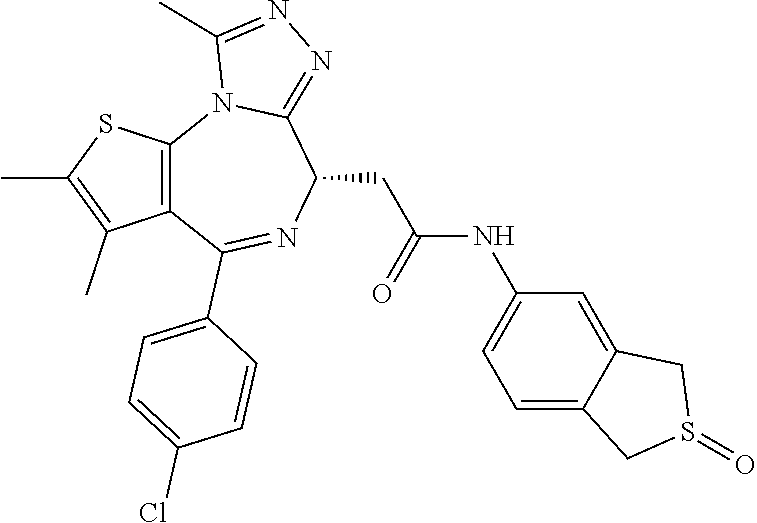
C12=C(C(C3=CC=C(Cl)C=C3)=NC(CC(NC3=CC=C4C(=C3)CS(=O)C4)=O)C3=NN=C(C)N13)C(C)=C(C)S2
